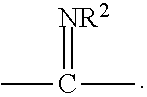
CC(C)=[NR2]
